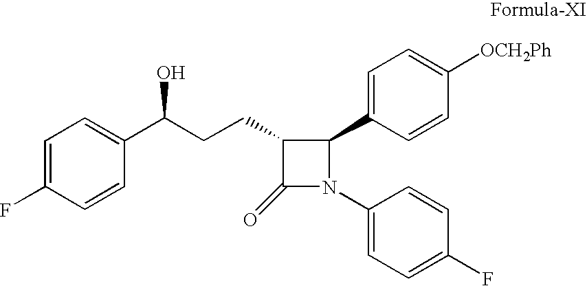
C1(C(CCC2C(=O)N(C3=CC=C(F)C=C3)C2C2=CC=C([OCH2Ph])C=C2)O)=CC=C(F)C=C1
